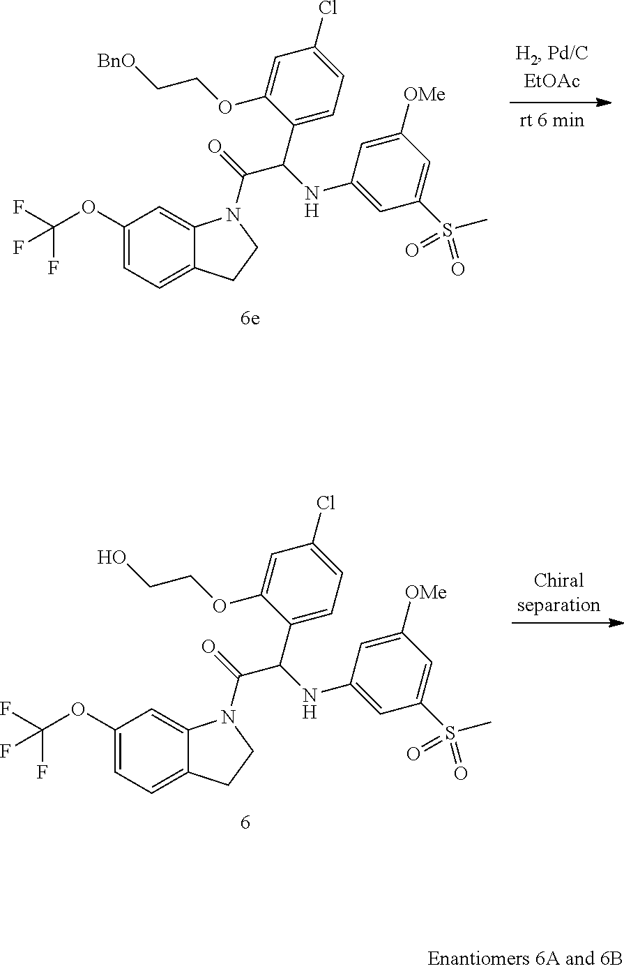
C1(C(NC2=CC(S(C)(=O)=O)=CC([OMe])=C2)C(=O)N2C3=CC(OC(F)(F)F)=CC=C3CC2)=CC=C(Cl)C=C1OCC[BnO].C1(C(NC2=CC(S(C)(=O)=O)=CC([OMe])=C2)C(=O)N2C3=CC(OC(F)(F)F)=CC=C3CC2)=CC=C(Cl)C=C1OCCO
